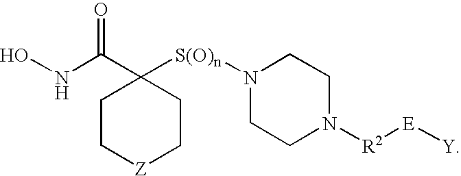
C1C[Z]CCC1(C(NO)=O)[S(O)n]N1CCN([R2][E][Y])CC1
